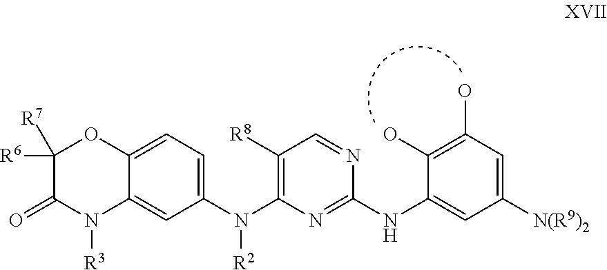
C1([R6])([R7])C(=O)N([R3])C2=CC(N(C3=C([R8])C=NC(NC4=CC([N(R9)2])=CC(O)=C4O)=N3)[R2])=CC=C2O1
